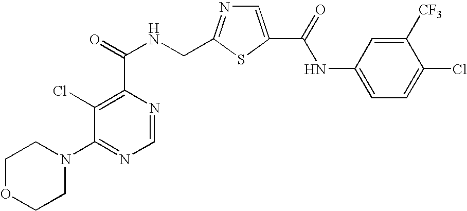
C1(Cl)=C(C(=O)NCC2=NC=C(C(=O)NC3=CC=C(Cl)C([CF3])=C3)S2)N=CN=C1N1CCOCC1
